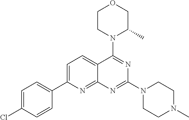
C1=C(Cl)C=CC(C2=CC=C3C(=N2)N=C(N2CCN(C)CC2)N=C3N2C(C)COCC2)=C1
